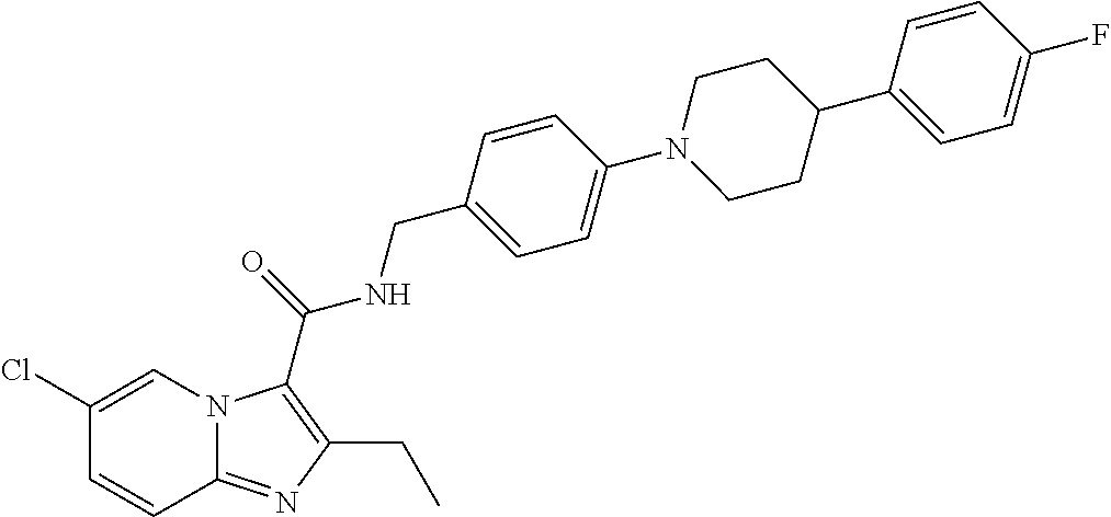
C1(Cl)=CN2C(=NC(CC)=C2C(=O)NCC2=CC=C(N3CCC(C4=CC=C(F)C=C4)CC3)C=C2)C=C1
